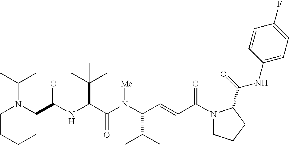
N(C(C(N(C(C(C)C)C=C(C)C(N1CCCC1C(=O)NC1=CC=C(F)C=C1)=O)[Me])=O)C(C)(C)C)C(C1N(C(C)C)CCCC1)=O
